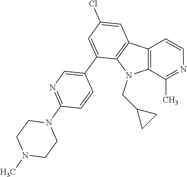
C12=C(C(C)=NC=C1)N(CC1CC1)C1=C2C=C(Cl)C=C1C1=CN=C(N2CCN(C)CC2)C=C1
